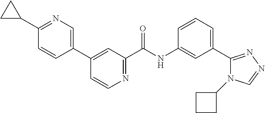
C1(C2=CN=C(C3CC3)C=C2)=CC(C(NC2=CC(C3=NN=CN3C3CCC3)=CC=C2)=O)=NC=C1
